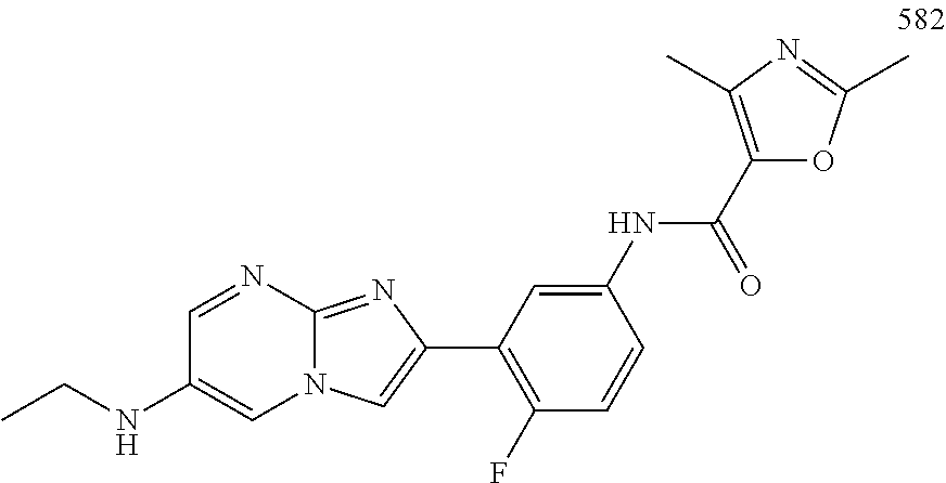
C1(F)=C(C2=CN3C(=N2)N=CC(NCC)=C3)C=C(NC(C2=C(C)N=C(C)O2)=O)C=C1
